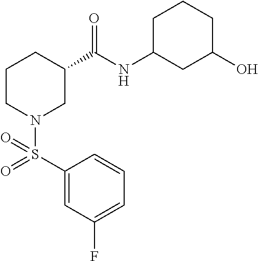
C1(S(=O)(N2CC(C(NC3CC(O)CCC3)=O)CCC2)=O)=CC(F)=CC=C1
